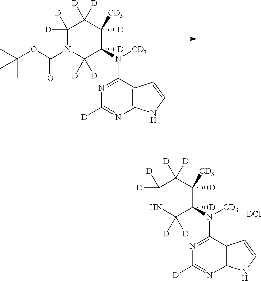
N1C([D])([D])C([D])(N([CD3])C2=NC([D])=NC3=C2C=CN3)C([CD3])([D])C([D])([D])C1([D])[D].[DCl].CC(OC(N1C([D])([D])C([D])(N([CD3])C2=NC([D])=NC3=C2C=CN3)C([CD3])([D])C([D])([D])C1([D])[D])=O)(C)C
